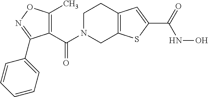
C1(C(N2CC3=C(CC2)C=C(C(=O)NO)S3)=O)=C(C)ON=C1C1=CC=CC=C1
